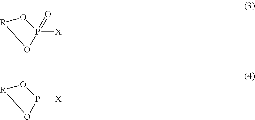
O1[R]OP1([X])=O.O1[R]OP1[X]
